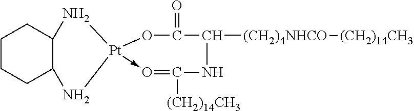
C1CCC2C(C1)N[Pt]1(->O=C([(CH2)14CH3])NC([(CH2)4NHCO][(CH2)14CH3])C(=O)O1)N2
